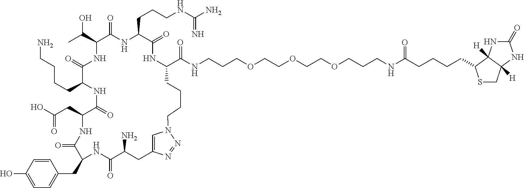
O=C(CC1C(=O)NC(CCCCN)C(=O)NC(C(O)C)C(=O)NC(CCCNC(=N)N)C(=O)NC(C(NCCCOCCOCCOCCCNC(CCCCC2SCC3([H])C2([H])NC(=O)N3)=O)=O)CCCCN2C=C(CC(N)C(=O)NC(CC3=CC=C(O)C=C3)C(=O)N1)N=N2)O
